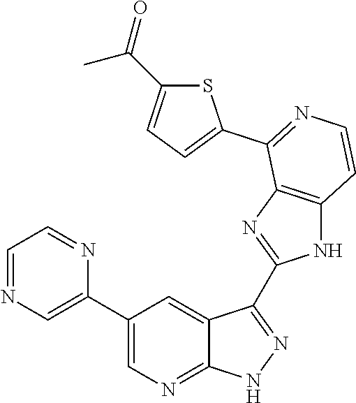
C1=NC=C(C2=CN=C3C(=C2)C(C2=NC4=C(N2)C=CN=C4C2=CC=C(C(=O)C)S2)=N[N H]3)N=C1
